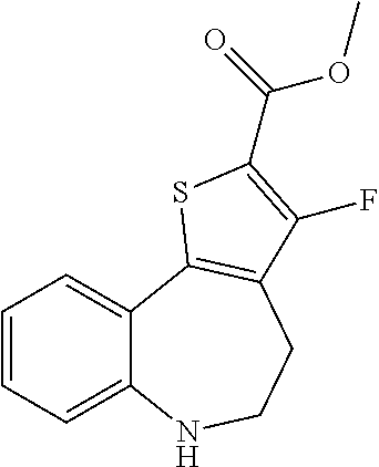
C1=CC=C2C(=C1)C1=C(CCN2)C(F)=C(C(=O)OC)S1
